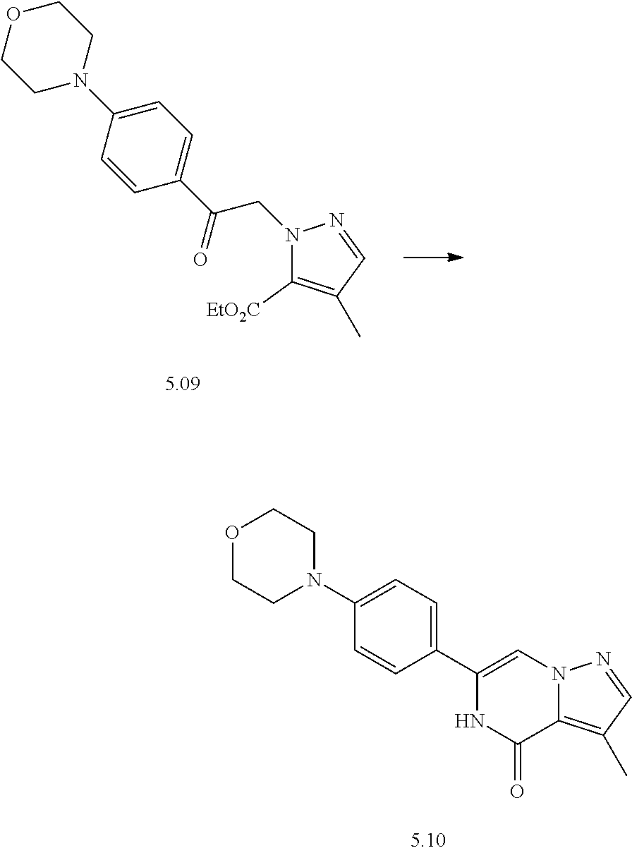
C1(C2=CC=C(N3CCOCC3)C=C2)=CN2C(=C(C)C=N2)C(=O)N1.C1(N2CCOCC2)=CC=C(C(CN2C([EtO2C])=C(C)C=N2)=O)C=C1
